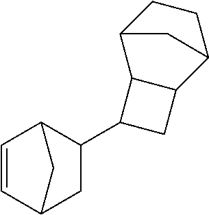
C1=CC2C(C3CC4C3C3CCC4C3)CC1C2
